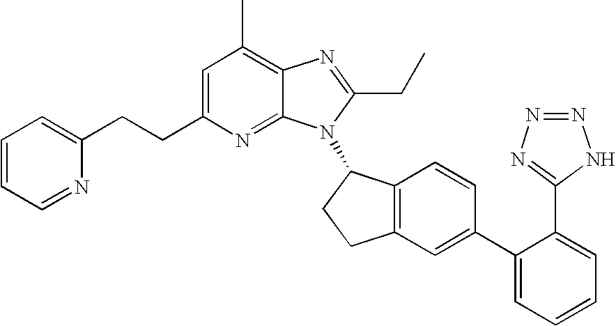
C1=C(CCC2=CC=CC=N2)N=C2C(=C1C)N=C(CC)N2C1C2=C(CC1)C=C(C1=CC=CC=C1C1=NN=NN1)C=C2
